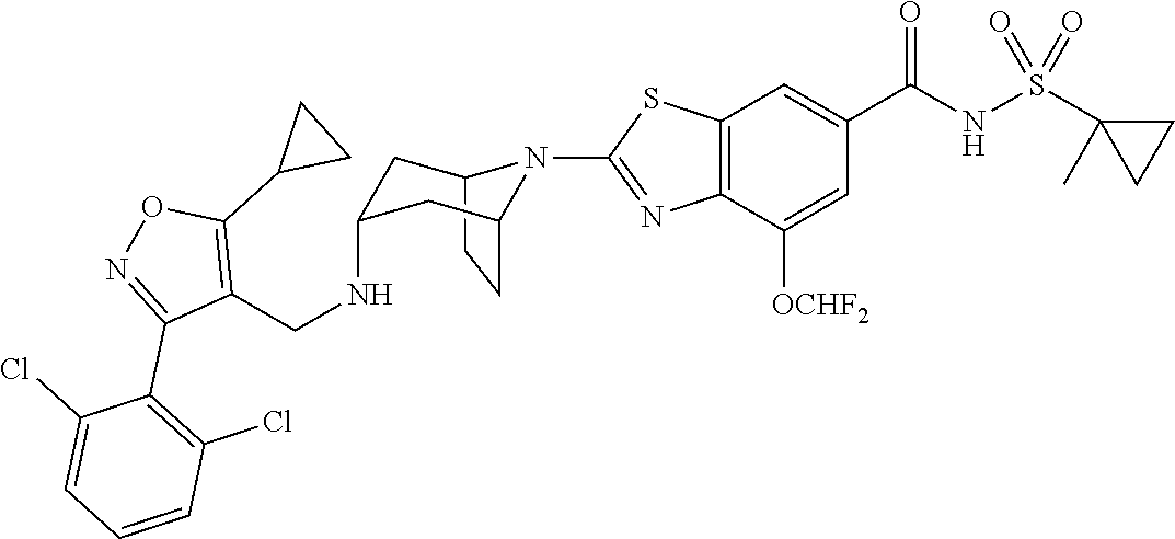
C12CCC(CC(NCC3=C(C4CC4)ON=C3C3=C(Cl)C=CC=C3Cl)C1)N2C1=NC2=C(C=C(C(NS(C3(C)CC3)(=O)=O)=O)C=C2[OCHF2])S1
